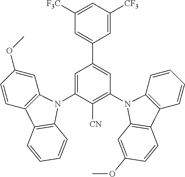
[CN]C1=C(N2C3=C(C=CC=C3)C3=C2C=C(OC)C=C3)C=C(C2=CC([F3C])=CC([CF3])=C2)C=C1N1C2=C(C=CC(OC)=C2)C2=C1C=CC=C2
